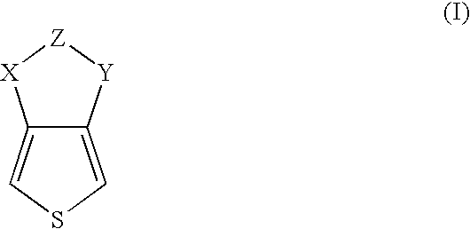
C12=CSC=C1[Y][Z][X]2
